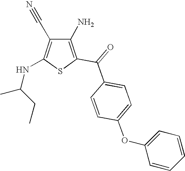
C1(N)=C(C(=O)C2=CC=C(OC3=CC=CC=C3)C=C2)SC(NC(C)CC)=C1C#N
